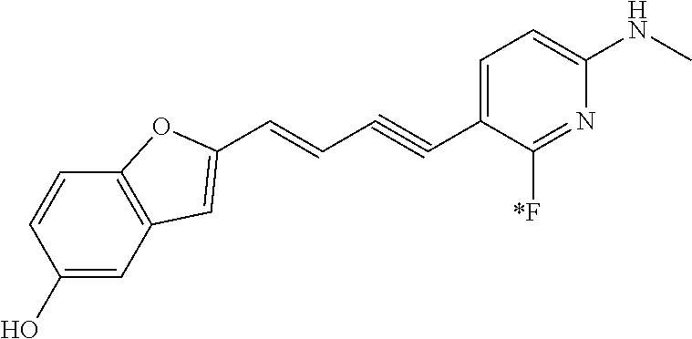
C1=C(C#CC=CC2=CC3=C(C=CC(O)=C3)O2)C([*F])=NC(NC)=C1
